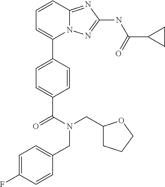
C1=CC2=NC(NC(C3CC3)=O)=NN2C(C2=CC=C(C(N(CC3CCCO3)CC3=CC=C(F)C=C3)=O)C=C2)=C1
